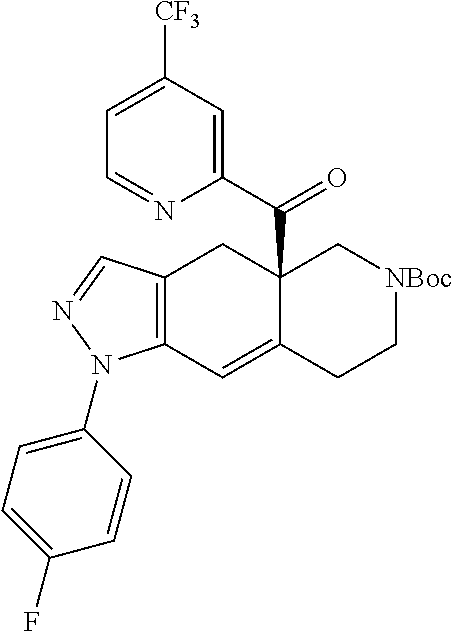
C12=C(C=C3C(C(C4=CC([CF3])=CC=N4)=O)(C1)C[NBoc]CC3)N(C1=CC=C(F)C=C1)N=C2
